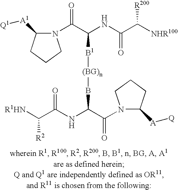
[B1]([(BG)n]BC(NC(C([R1HN])[R2])=O)C(N1C([A][Q])CCC1)=O)C(NC(C([NHR100])[R200])=O)C(N1C([A1][Q1])CCC1)=O
